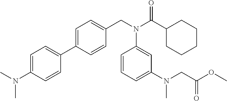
C1=C(N(C)C)C=CC(C2=CC=C(CN(C(C3CCCCC3)=O)C3=CC(N(CC(OC)=O)C)=CC=C3)C=C2)=C1
